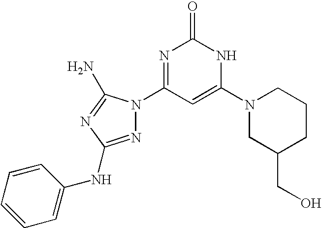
N1=C(NC2=CC=CC=C2)N=C(N)N1C1=NC(=O)NC(N2CC(CO)CCC2)=C1
